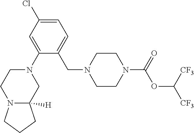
C(OC([CF3])[CF3])(=O)N1CCN(CC2=CC=C(Cl)C=C2N2CCN3C([H])(C2)CCC3)CC1
